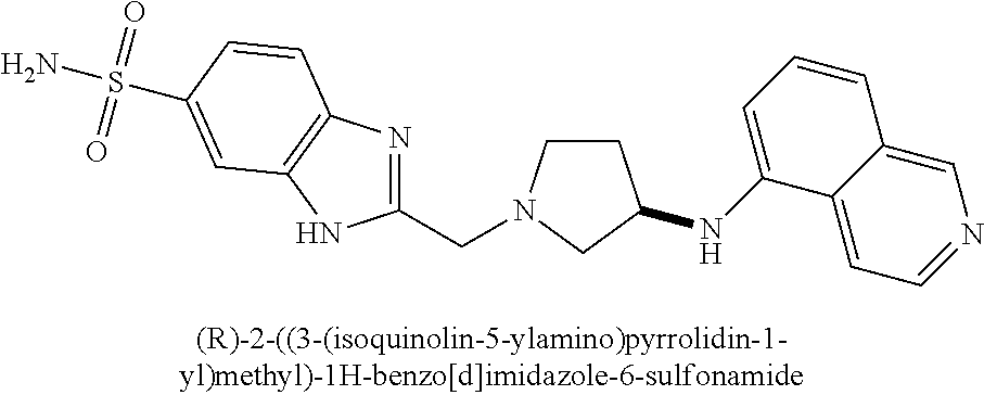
C1CN(CC2=NC3=C(N2)C=C(S(N)(=O)=O)C=C3)CC1NC1=CC=CC2=CN=CC=C12
